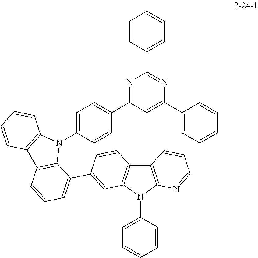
N1=C(C2=CC=C(N3C4=C(C5=C3C(C3=CC6=C(C=C3)C3=C(N6C6=CC=CC=C6)N=CC=C3)=CC=C5)C=CC=C4)C=C2)C=C(C2=CC=CC=C2)N=C1C1=CC=CC=C1
